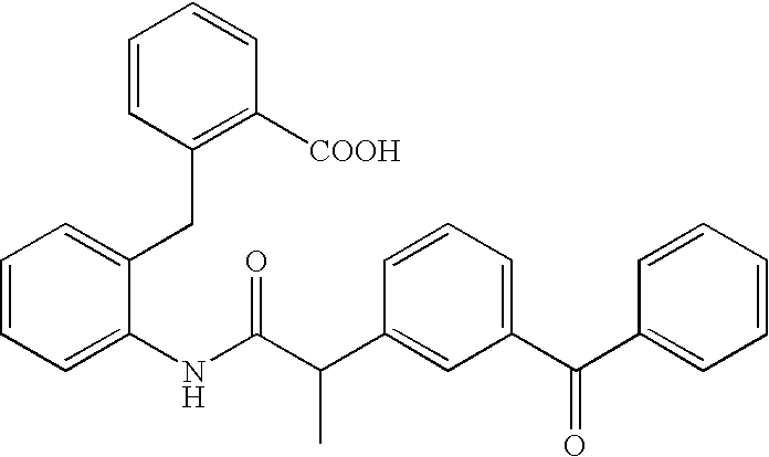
C1=CC=C(NC(C(C2=CC(C(C3=CC=CC=C3)=O)=CC=C2)C)=O)C(CC2=C([COOH])C=CC=C2)=C1
